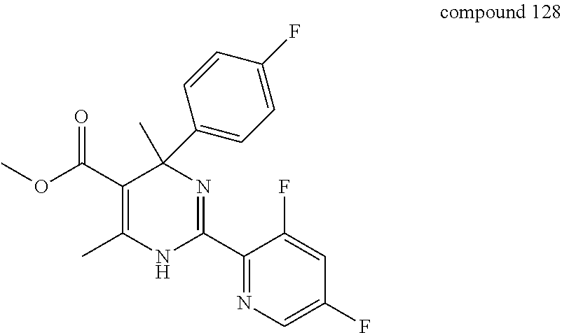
C1(F)=CN=C(C2=NC(C3=CC=C(F)C=C3)(C)C(C(OC)=O)=C(C)N2)C(F)=C1
